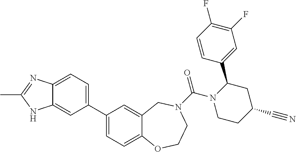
C1(C2=CC=C3C(=C2)NC(C)=N3)=CC=C2C(=C1)CN(C(N1CCC(C#N)CC1C1=CC(F)=C(F)C=C1)=O)CCO2
